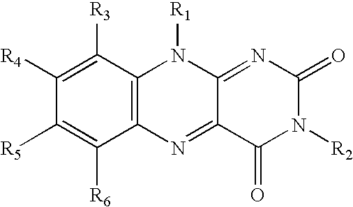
C12=C(C([R3])=C([R4])C([R5])=C1[R6])N([R1])C1=NC(=O)N([R2])C(=O)C1=N2
